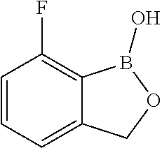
C1=CC=C2C(=C1F)B(O)OC2
